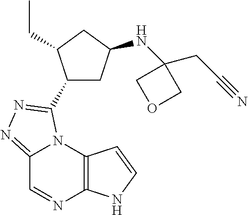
C12=NN=C(C3CC(NC4(CC#N)COC4)CC3CC)N1C1=C(N=C2)NC=C1
